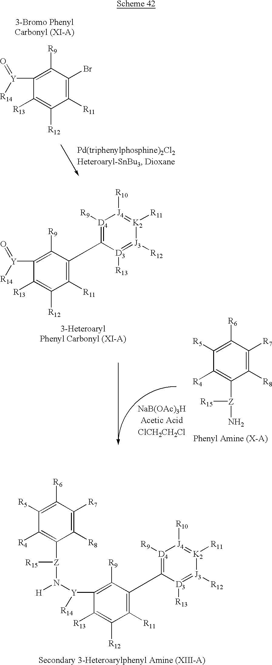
O=[Y]([R14])C1=C([R9])C(Br)=C([R11])C([R12])=C1[R13].C1([R5])=C([R6])C([R7])=C([R8])C([Z](N)[R15])=C1[R4].O=[Y]([R14])C1=C([R9])C(C2=[D4]([R9])[J4]([R10])=[K2]([R11])[J3]([R12])=[D3]2[R13])=C([R11])C([R12])=C1[R13].C1([R5])=C([R6])C([R7])=C([R8])C([Z](N([Y]([R14])C2=C([R9])C(C3=[D4]([R9])[J4]([R10])=[K2]([R11])[J3]([R12])=[D3]3[R13])=C([R11])C([R12])=C2[R13])[H])[R15])=C1[R4]
